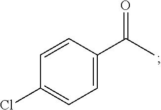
C1=C(C(C)=O)C=CC(Cl)=C1
